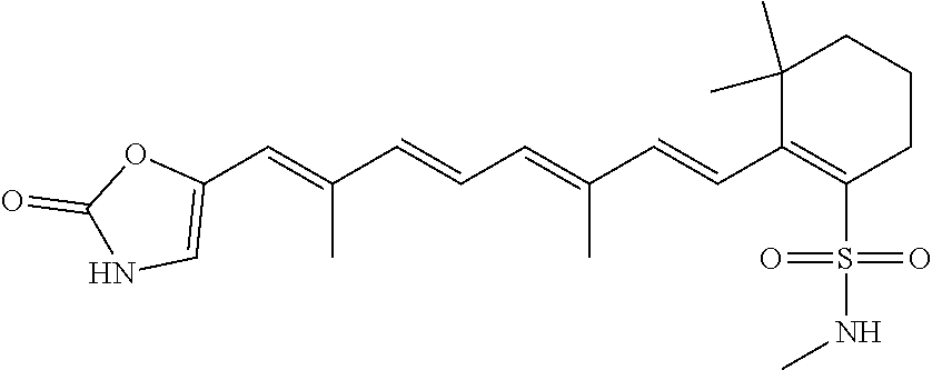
S(C1=C(C=CC(=CC=CC(=CC2=CNC(=O)O2)C)C)C(C)(C)CCC1)(=O)(=O)NC
